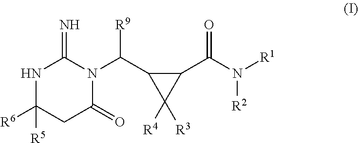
N1C([R5])([R6])CC(=O)N(C(C2C([R4])([R3])C2C(N([R1])[R2])=O)[R9])C1=N
